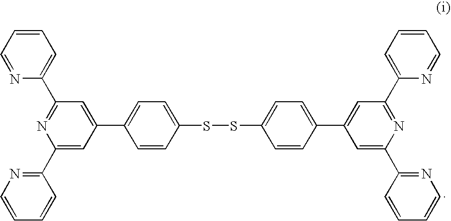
C1=CC=NC(C2=NC(C3=NC=CC=C3)=CC(C3=CC=C(SSC4=CC=C(C5=CC(C6=CC=CC=N6)=NC(C6=NC=CC=C6)=C5)C=C4)C=C3)=C2)=C1
